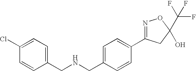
C1(CNCC2=CC=C(Cl)C=C2)=CC=C(C2=NOC(C(F)(F)F)(O)C2)C=C1
